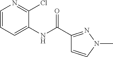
C1(C(NC2=CC=CN=C2Cl)=O)=NN(C)C=C1
